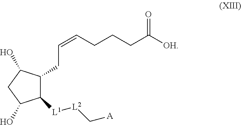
C1(CC=CCCCC([OH])=O)C(O)CC(O)C1[L1][L2]C[A]
